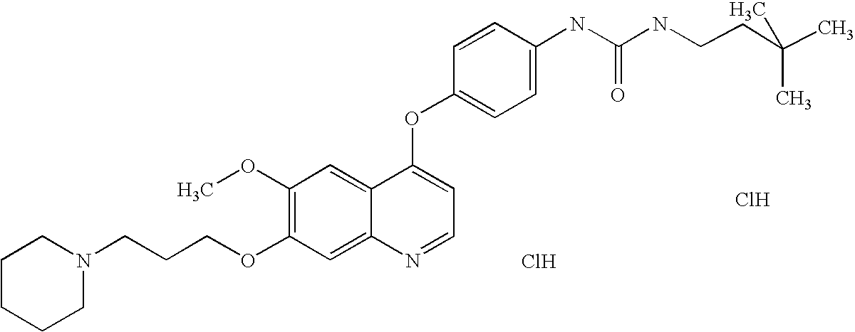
C1=CC(OC2=CC=NC3=CC(OCCCN4CCCCC4)=C(OC)C=C23)=CC=C1NC(=O)NCCC(C)(C)C.Cl.Cl
